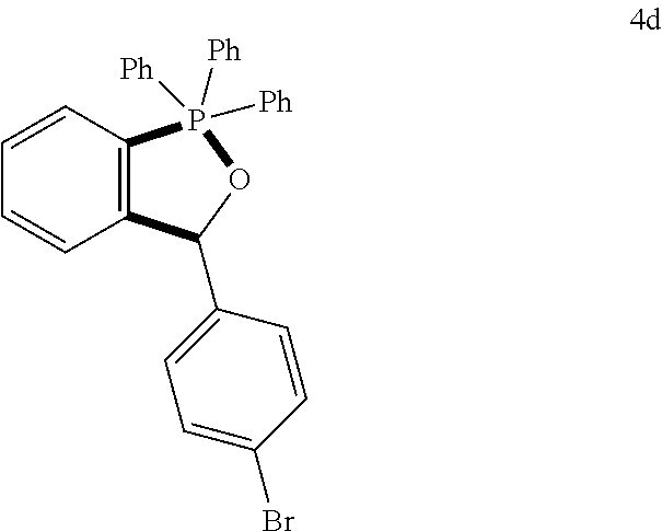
C1=CC2=C(C=C1)C(C1=CC=C(Br)C=C1)OP2([Ph])([Ph])[Ph]
